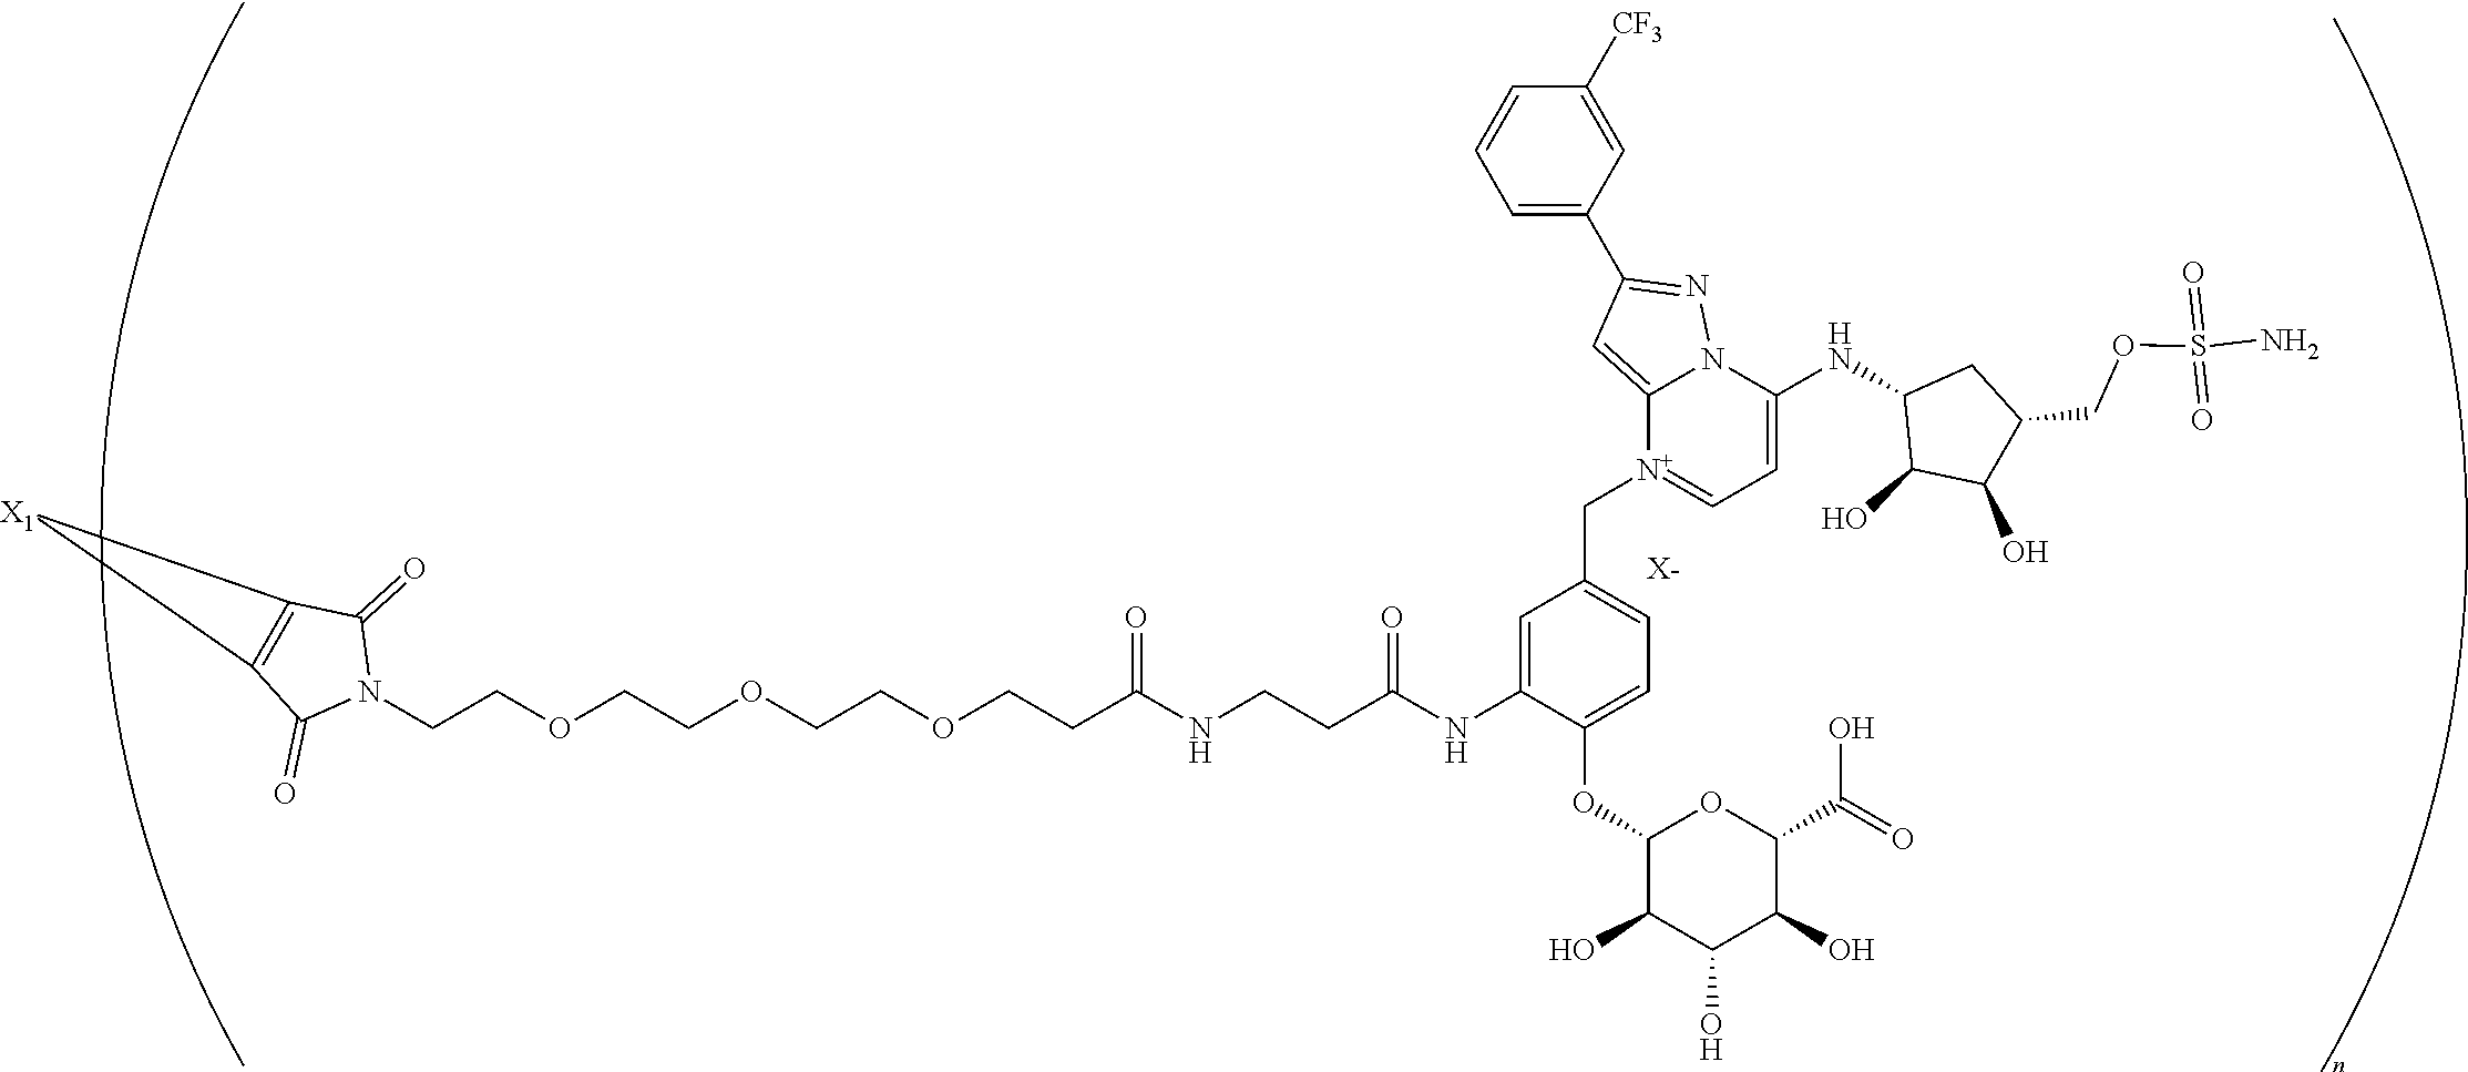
[X-].C(COCCOCCOCCC(NCCC(=O)NC1=CC(C[N+]2=CC=C(NC3C(O)C(O)C(COS(N)(=O)=O)C3)N3C2=CC(C2=CC=CC([CF3])=C2)=N3)=CC=C1OC1C(O)C(O)C(O)C(C(=O)O)O1)=O)N1C(=O)C2=C(C1=O)[X1]2
